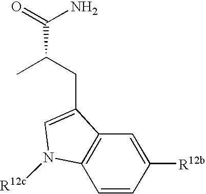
C(C(C)C(N)=O)C1=CN([R12c])C2=C1C=C([R12b])C=C2
